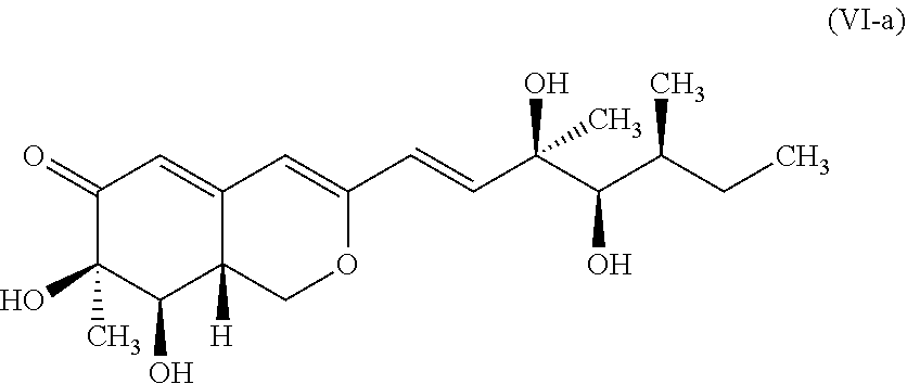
C1(=O)C(O)(C)C(O)C2([H])C(=C1)C=C(C=CC(C(C(CC)C)O)(O)C)OC2
